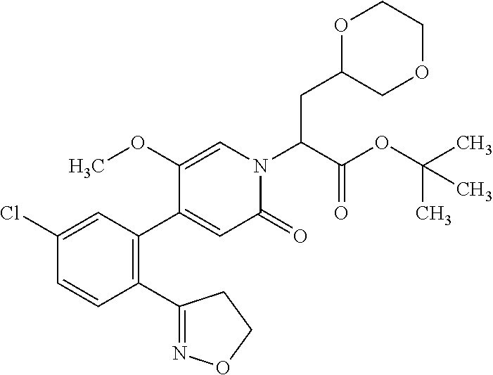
C1(Cl)=CC(C2=CC(=O)N(C(C(OC(C)(C)C)=O)CC3COCCO3)C=C2OC)=C(C2=NOCC2)C=C1
